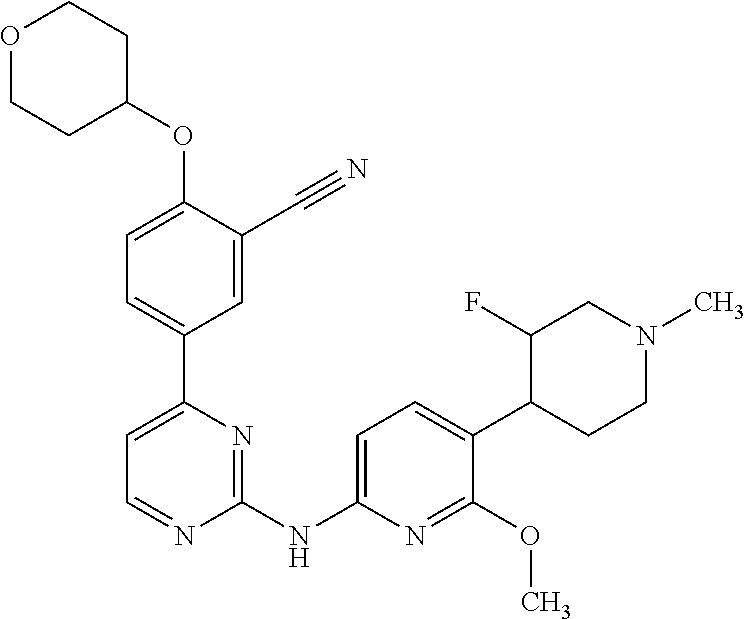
O(C1=CC=C(C2=CC=NC(NC3=CC=C(C4CCN(C)CC4F)C(OC)=N3)=N2)C=C1C#N)C1CCOCC1
